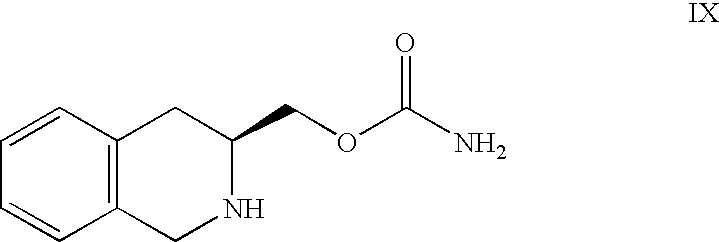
C1=CC2=C(C=C1)CNC(COC(N)=O)C2
